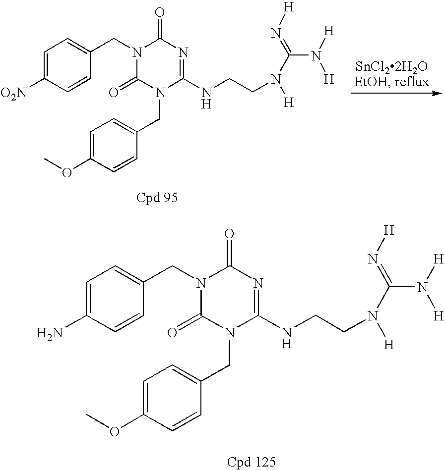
C1=C(N)C=CC(CN2C(=O)N=C(NCCN([H])C(N([H])[H])=N[H])N(CC3=CC=C(OC)C=C3)C2=O)=C1.C1=C([O2N])C=CC(CN2C(=O)N=C(NCCN([H])C(N([H])[H])=N[H])N(CC3=CC=C(OC)C=C3)C2=O)=C1
